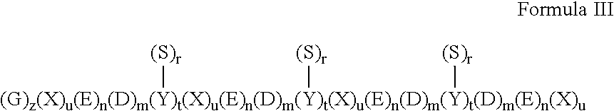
[(G)z(X)u(E)n(D)m(Y)t(X)u(E)n(D)m(Y)t(X)u(E)n(D)m(Y)t(D)m(E)n(X)u]([(S)r])([(S)r])[(S)r]
